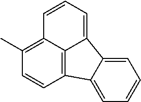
C12=C3C(=C(C)C=C1)C=CC=C3C1=CC=CC=C21
